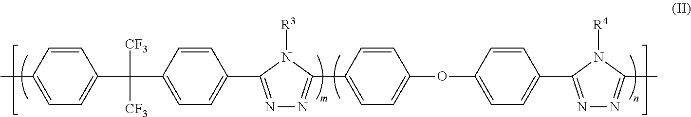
C1=CC(C)=CC=C1C(C1=CC=C(C2=NN=C(C3=CC=C(OC4=CC=C(C5=NN=C(C)N5[R4])C=C4)C=C3)N2[R3])C=C1)([CF3])[CF3]
